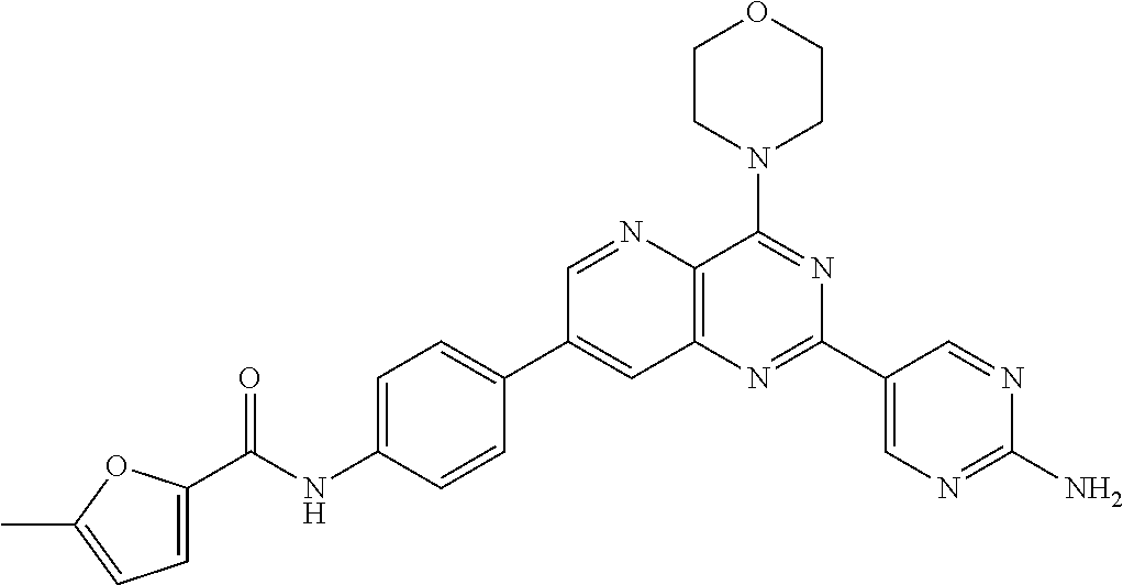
C1=C(NC(C2=CC=C(C)O2)=O)C=CC(C2=CC3=C(C(N4CCOCC4)=NC(C4=CN=C(N)N=C4)=N3)N=C2)=C1
